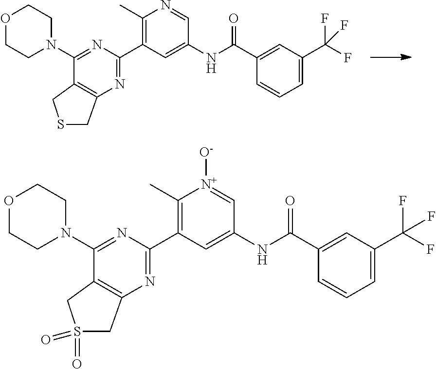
O1CCN(C2=NC(C3=C(C)N=CC(NC(C4=CC(C(F)(F)F)=CC=C4)=O)=C3)=NC3=C2CSC3)CC1.O1CCN(C2=NC(C3=C(C)[N+]([O-])=CC(NC(C4=CC(C(F)(F)F)=CC=C4)=O)=C3)=NC3=C2CS(=O)(=O)C3)CC1
